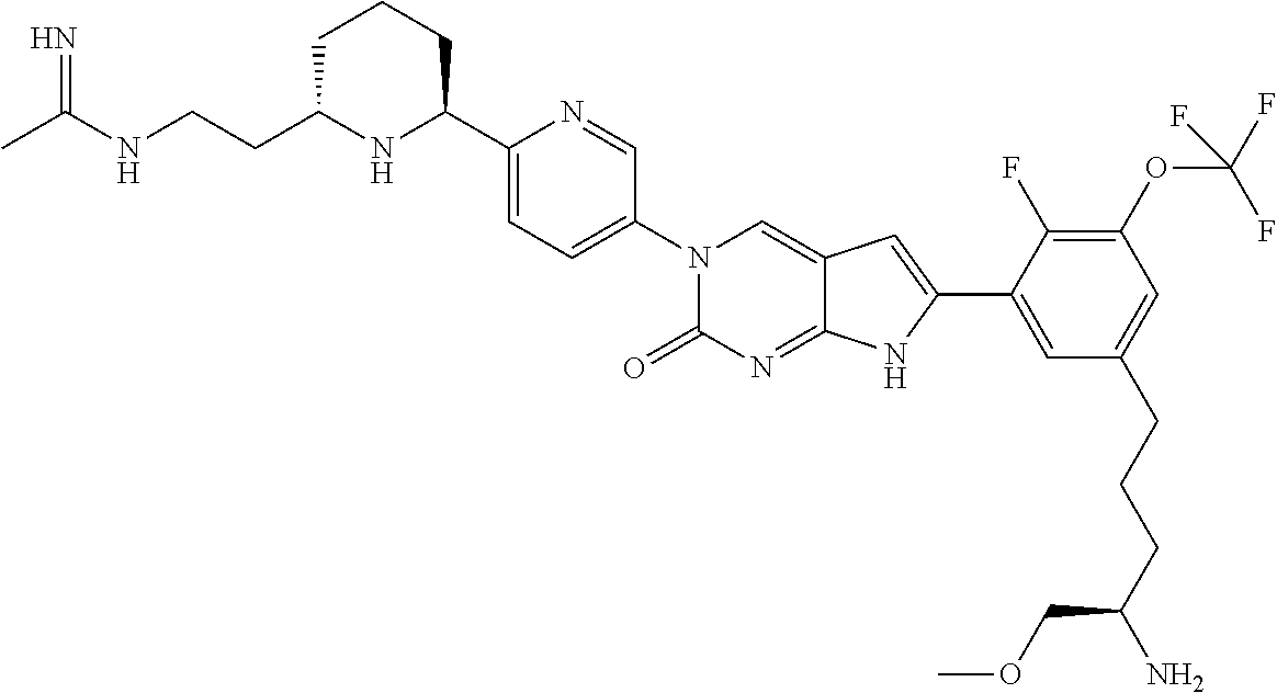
C1C(CCNC(C)=N)NC(C2=CC=C(N3C(=O)N=C4C(=C3)C=C(C3=CC(CCCC(N)COC)=CC(OC(F)(F)F)=C3F)N4)C=N2)CC1
